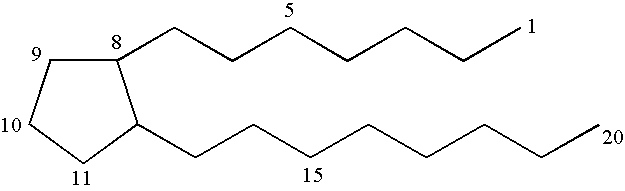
C1(CCCCCCC)CCCC1CCCCCCCC
